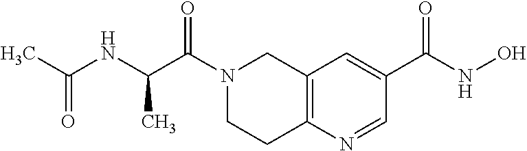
C12=C(N=CC(C(NO)=O)=C1)CCN(C(C(NC(C)=O)C)=O)C2
